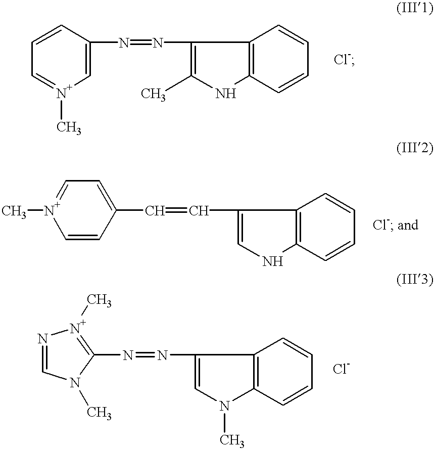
C1=CC(N=NC2=C(C)NC3=C2C=CC=C3)=C[N+](C)=C1.C12=C(C=CC=C1)N(C)C=C2N=NC1=[N+](C)N=CN1C.C1=CC(C=CC2=CNC3=C2C=CC=C3)=CC=[N+]1C
